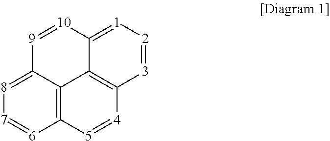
[9]1=[10]C2=[1][2]=[3]C3=C2C2=C([6]=[7][8]=C12)[5]=[4]3
